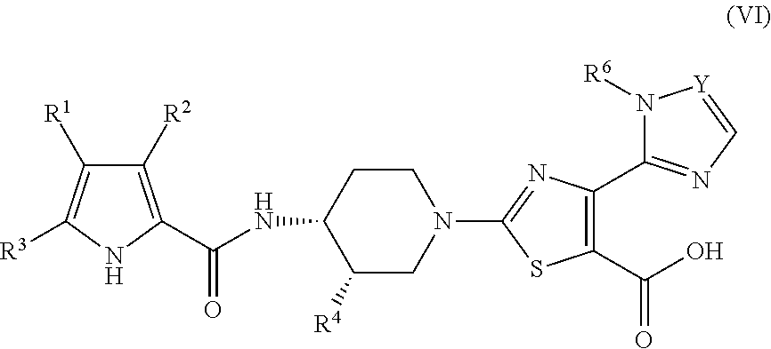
C1([R2])=C(C(NC2CCN(C3=NC(C4=NC=[Y]N4[R6])=C(C(O)=O)S3)CC2[R4])=O)NC([R3])=C1[R1]
